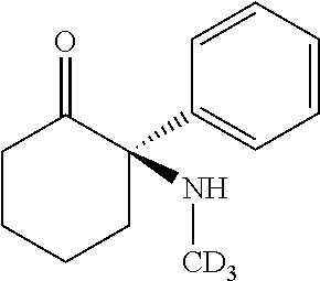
N(C1(C2=CC=CC=C2)C(=O)CCCC1)[CD3]
